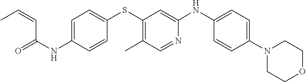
C1=C(NC(=O)C=CC)C=CC(SC2=C(C)C=NC(NC3=CC=C(N4CCOCC4)C=C3)=C2)=C1
